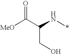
C(C(N*)CO)([MeO])=O
